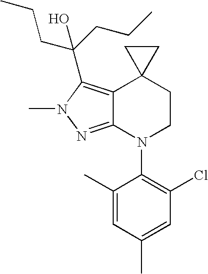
C12=C(C(CCC)(CCC)O)N(C)N=C1N(C1=C(Cl)C=C(C)C=C1C)CCC21CC1
